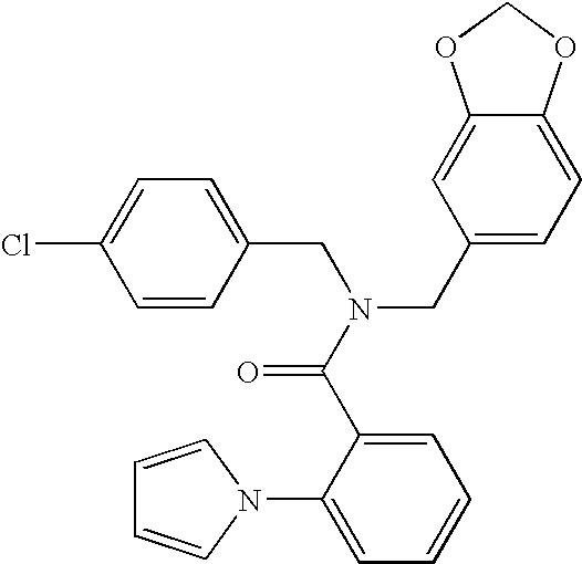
C1=CC(CN(CC2=CC=C3C(=C2)OCO3)C(C2=CC=CC=C2N2C=CC=C2)=O)=CC=C1Cl
